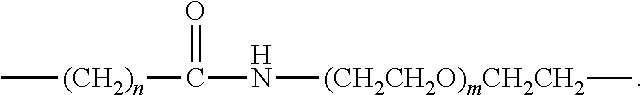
C[(CH2)n]C(=O)N[(CH2CH2O)mCH2CH2]C
